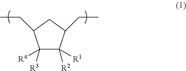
C1([R3])([R4])C([R2])([R1])C(CC)CC1CC
